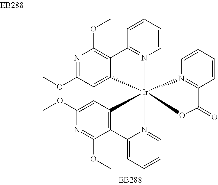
C1=CC=CN2=C1C1=C(OC)N=C(OC)C=C1[Ir]213(N2=CC=CC=C2C2=C1C=C(OC)N=C2OC)N1=C(C=CC=C1)C(=O)O3
